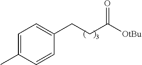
C1=C(C)C=CC(CCC([OtBu])=O)=C1
